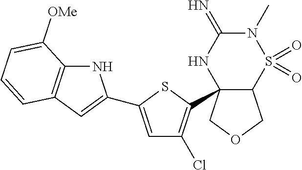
C12C(C3=C(Cl)C=C(C4=CC5=C(N4)C([OMe])=CC=C5)S3)(COC1)NC(=N)N(C)S2(=O)=O
